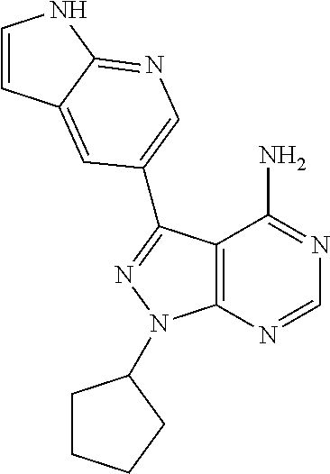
C1(C2=NN(C3CCCC3)C3=C2C(N)=NC=N3)=CN=C2C(=C1)C=CN2
